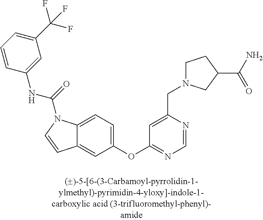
C1=CC(NC(=O)N2C3=CC=C(OC4=NC=NC(CN5CCC(C(N)=O)C5)=C4)C=C3C=C2)=CC(C(F)(F)F)=C1
